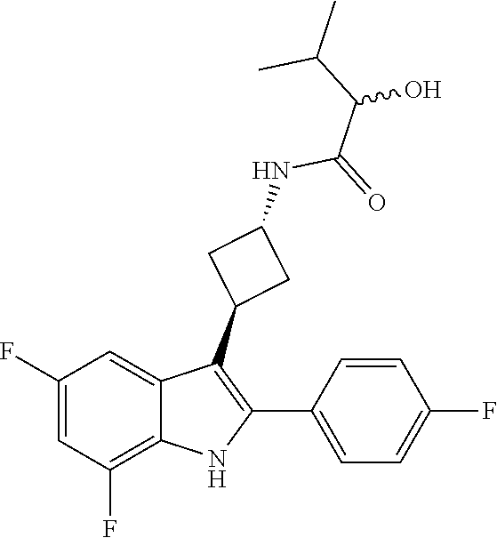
C(C(NC1CC(C2=C(C3=CC=C(F)C=C3)NC3=C(F)C=C(F)C=C23)C1)=O)(C(C)C)O
